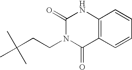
N1C2=C(C(=O)N(CCC(C)(C)C)C1=O)C=CC=C2
